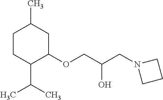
C1CC(C(C)C)C(OCC(CN2CCC2)O)CC1C
